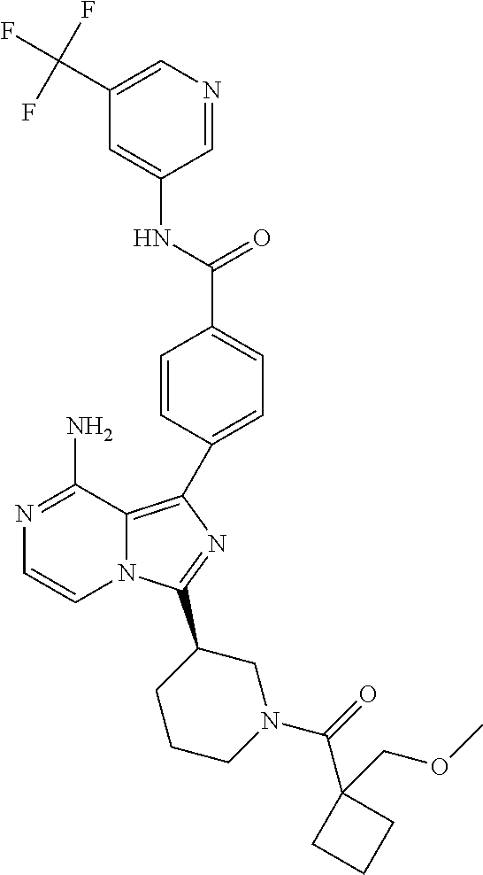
N1=C(N)C2=C(C3=CC=C(C(NC4=CC(C(F)(F)F)=CN=C4)=O)C=C3)N=C(C3CCCN(C(C4(COC)CCC4)=O)C3)N2C=C1
